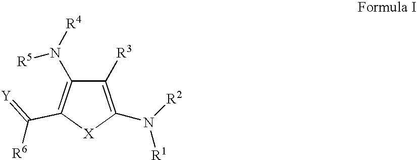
C1([R3])=C(N([R2])[R1])[X]C(C(=[Y])[R6])=C1N([R4])[R5]
